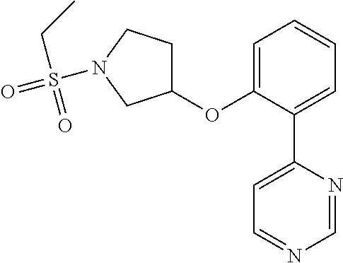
C1(OC2=CC=CC=C2C2=CC=NC=N2)CCN(S(=O)(=O)CC)C1
